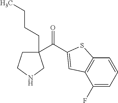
C1(C(=O)C2=CC3=C(C=CC=C3F)S2)(CCCC)CCNC1
